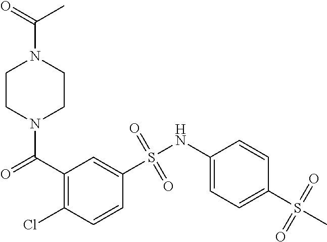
N1(C(C2=C(Cl)C=CC(S(NC3=CC=C(S(C)(=O)=O)C=C3)(=O)=O)=C2)=O)CCN(C(C)=O)CC1
